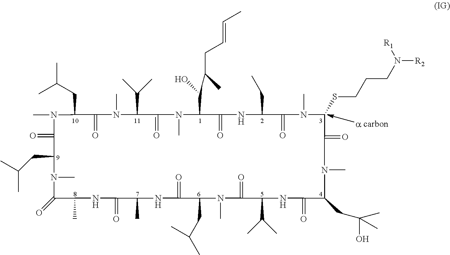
CN1C(=O)C(CC(C)C)N(C)C(=O)C(C)NC(=O)C(C)NC(=O)C(CC(C)C)N(C)C(=O)C(C(C)C)NC(=O)C(CC(C)(C)O)N(C)C(=O)C(SCCCN([R2])[R1])N(C)C(=O)C(CC)NC(=O)C(C(C(C)CC=CC)O)N(C)C(=O)C(C(C)C)N(C)C(=O)C1CC(C)C
